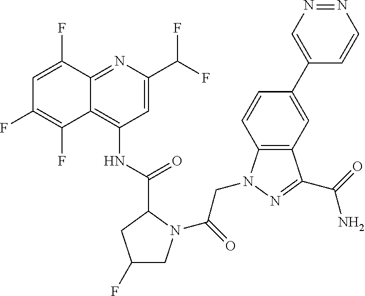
C1=C(C(F)F)N=C2C(=C1NC(C1CC(F)CN1C(=O)CN1C3=C(C(C(N)=O)=N1)C=C(C1=CN=NC=C1)C=C3)=O)C(F)=C(F)C=C2F
